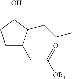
C1CC(O)C(CCC)C1CC([OR1])=O
